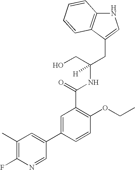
N1C2=C(C(CC(NC(C3=C(OCC)C=CC(C4=CC(C)=C(F)N=C4)=C3)=O)(CO)[H])=C1)C=CC=C2
